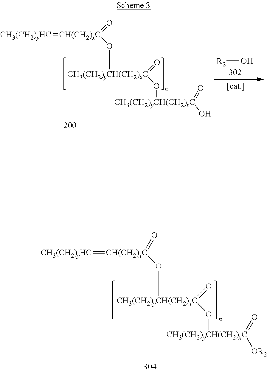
[CH(CH2)xC](=O)(O[CH3(CH2)yCH(CH2)xC](=O)O[CH3(CH2)yCH(CH2)xC](=O)[OR2])=[CH3(CH2)yHC].[CH(CH2)xC](=O)(O[CH3(CH2)yCH(CH2)xC](=O)O[CH3(CH2)yCH(CH2)xC](=O)O)=[CH3(CH2)yHC].[R2]O
